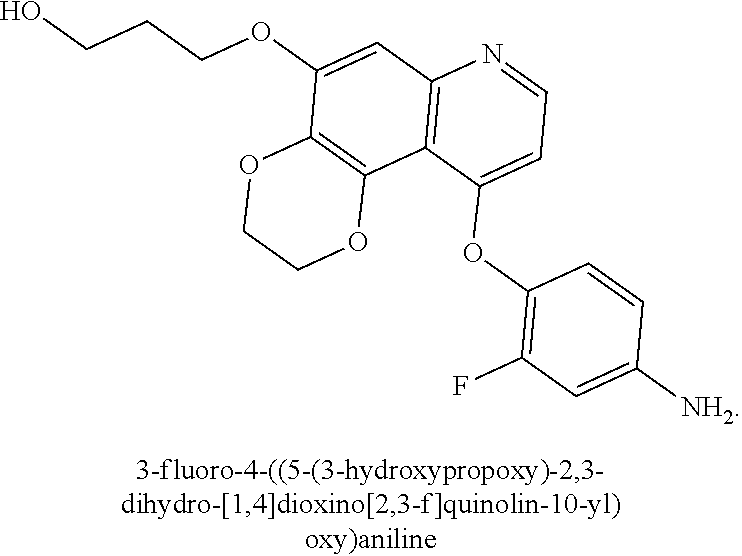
O(C1=CC2=C(C3=C1OCCO3)C(OC1=C(F)C=C([NH2])C=C1)=CC=N2)CCCO
